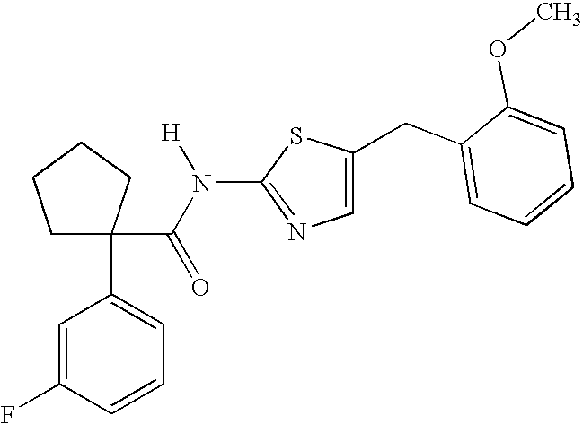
C1C(C2=CC=CC(F)=C2)(C(N([H])C2=NC=C(CC3=CC=CC=C3OC)S2)=O)CCC1
